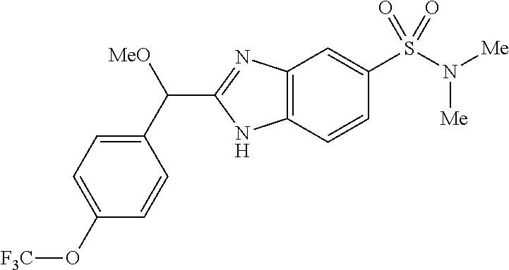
C1(C([MeO])C2=NC3=C(N2)C=CC(S(N([Me])[Me])(=O)=O)=C3)=CC=C(O[F3C])C=C1
